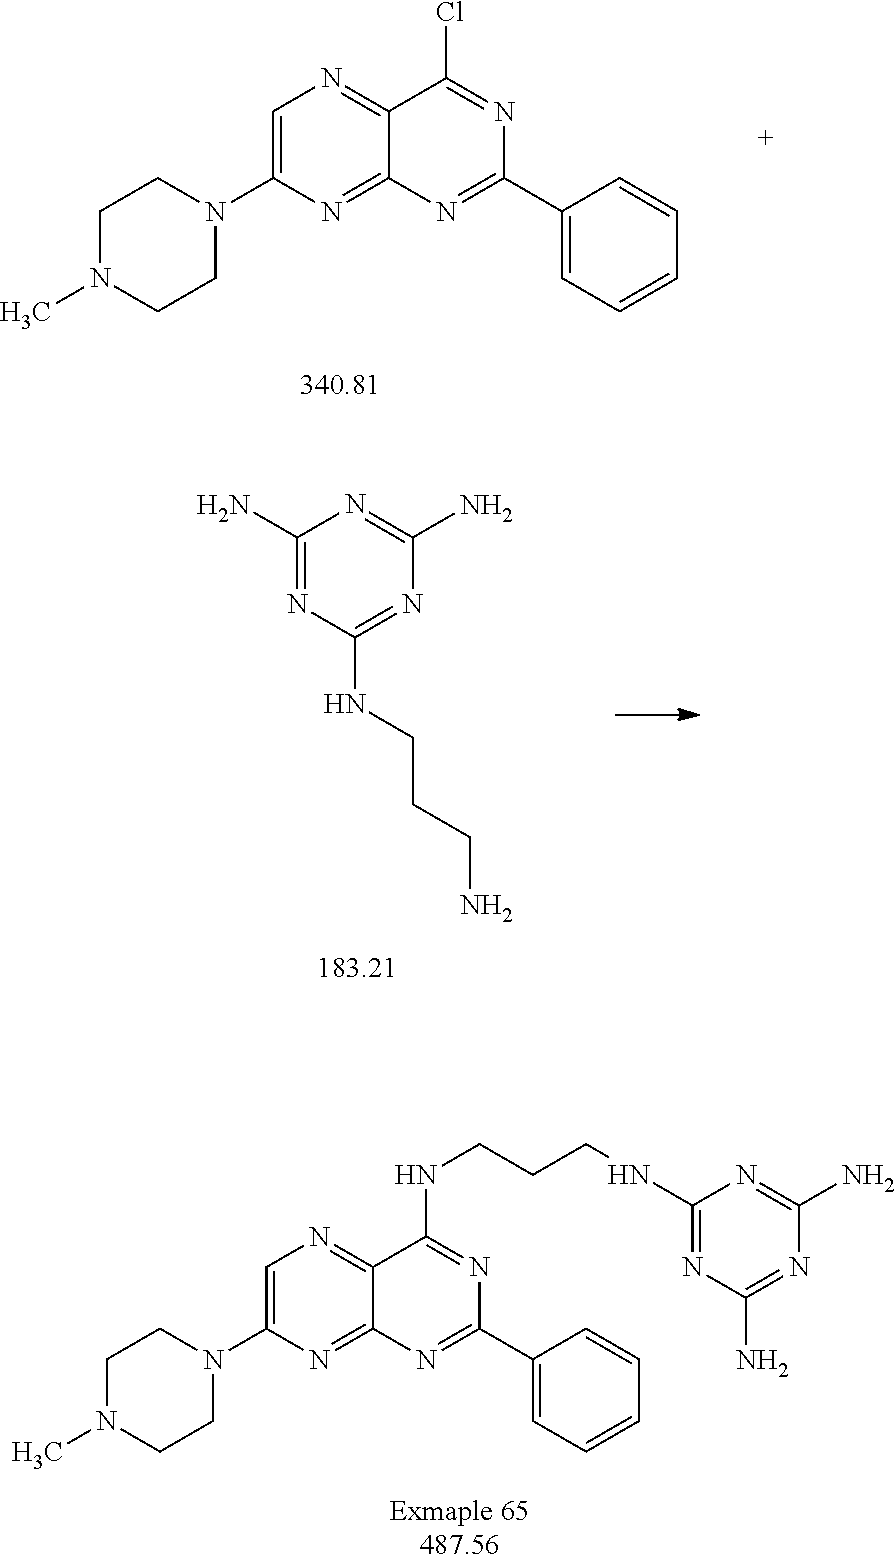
C1N(C)CCN(C2=CN=C3C(=N2)N=C(C2=CC=CC=C2)N=C3Cl)C1.C1(N)=NC(NCCCN)=NC(N)=N1.C1N(C)CCN(C2=CN=C3C(=N2)N=C(C2=CC=CC=C2)N=C3NCCCNC2=NC(N)=NC(N)=N2)C1
